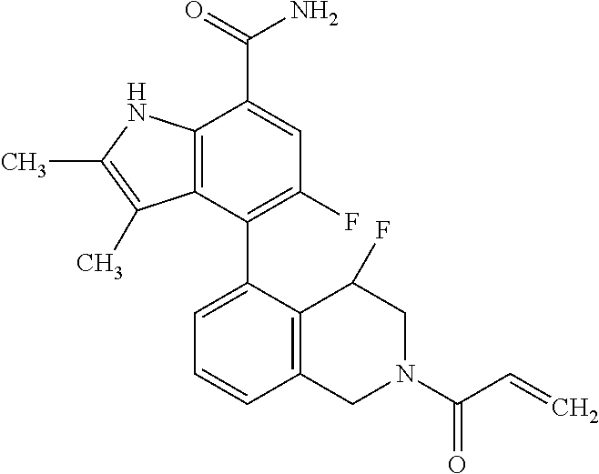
C12=C(C(C3=CC=CC4=C3C(F)CN(C(C=C)=O)C4)=C(F)C=C1C(=O)N)C(C)=C(C)N2
